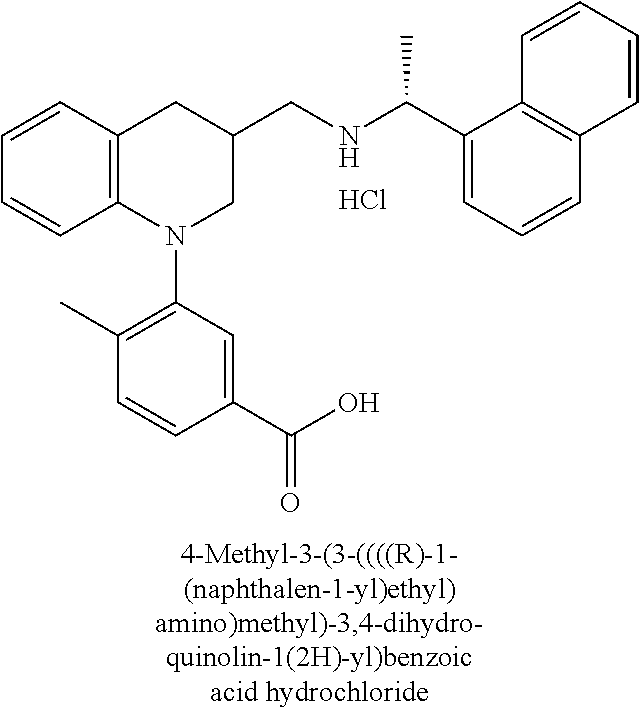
C1=CC2=C(C=C1)N(C1=C(C)C=CC(C(O)=O)=C1)CC(CNC(C1=CC=CC3=C1C=CC=C3)C)C2.Cl
